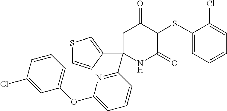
C1(SC2C(=O)CC(C3=NC(OC4=CC=CC(Cl)=C4)=CC=C3)(C3=CSC=C3)NC2=O)=CC=CC=C1Cl
